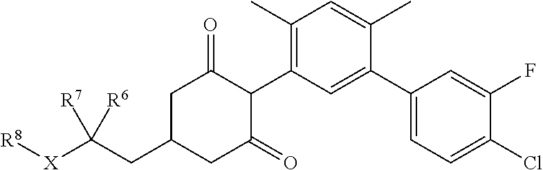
C1(C)=C(C2C(=O)CC(CC([X][R8])([R7])[R6])CC2=O)C=C(C2=CC=C(Cl)C(F)=C2)C(C)=C1
